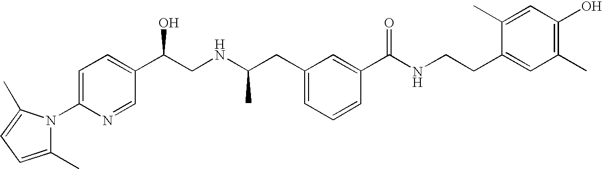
C1(C)=CC=C(C)N1C1=CC=C(C(CNC(CC2=CC=CC(C(NCCC3=CC(C)=C(O)C=C3C)=O)=C2)C)O)C=N1
